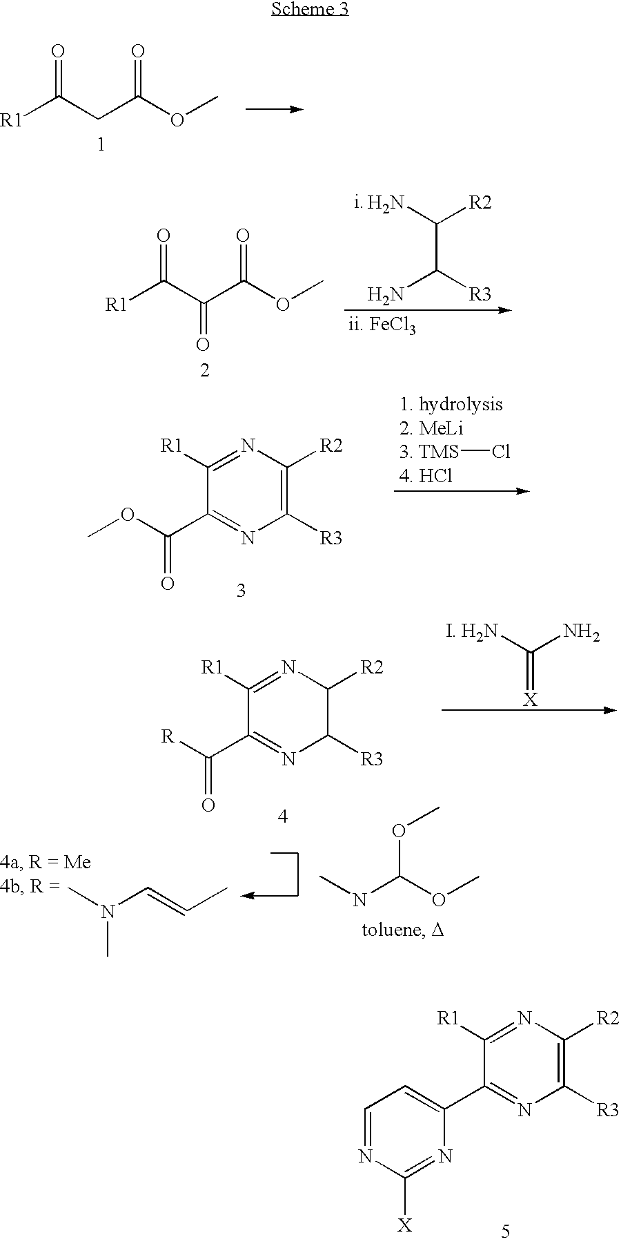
[R1]C(CC(OC)=O)=O.NC([R2])C([R3])N.[R1]C(C(C(OC)=O)=O)=O.[R1]C1=NC([R2])=C([R3])N=C1C(OC)=O.[TMS]Cl.[R1]C1=NC([R2])=C([R3])N=C1C1=CC=NC([X])=N1.[R1]C1=NC([R2])C([R3])N=C1C([R])=O.[X]=C(N)N.CN(C=CC)C.N(C(OC)OC)C
